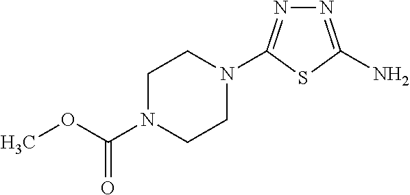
N1=C(N)SC(N2CCN(C(OC)=O)CC2)=N1
